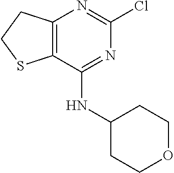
C12=C(C(NC3CCOCC3)=NC(Cl)=N1)SCC2
